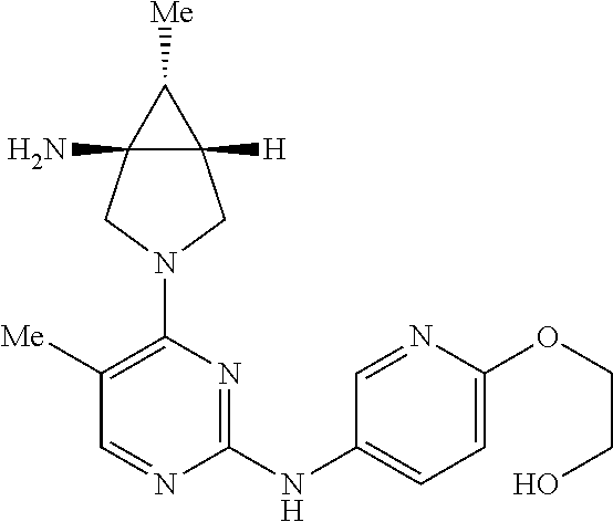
C12(N)C([H])(C1[Me])CN(C1=C([Me])C=NC(NC3=CC=C(OCCO)N=C3)=N1)C2
